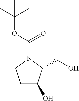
C1C(O)C(CO)N(C(OC(C)(C)C)=O)C1
